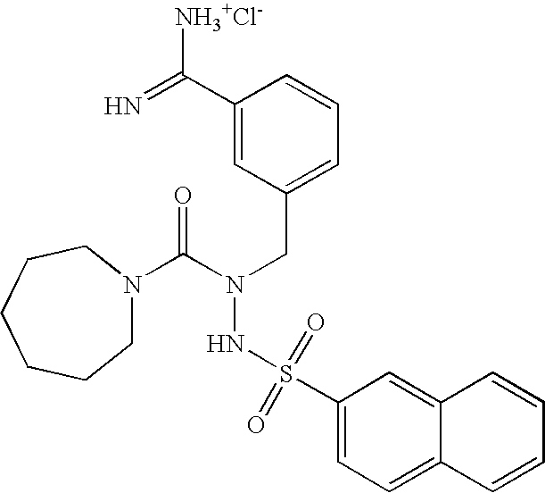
C1N(C(N(CC2=CC=CC(C(=N)[NH3+Cl-])=C2)NS(=O)(=O)C2=CC=C3C(=C2)C=CC=C3)=O)CCCCC1
